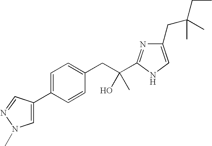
C1(C2=CN(C)N=C2)=CC=C(CC(O)(C2=NC(CC(C)(CC)C)=CN2)C)C=C1
